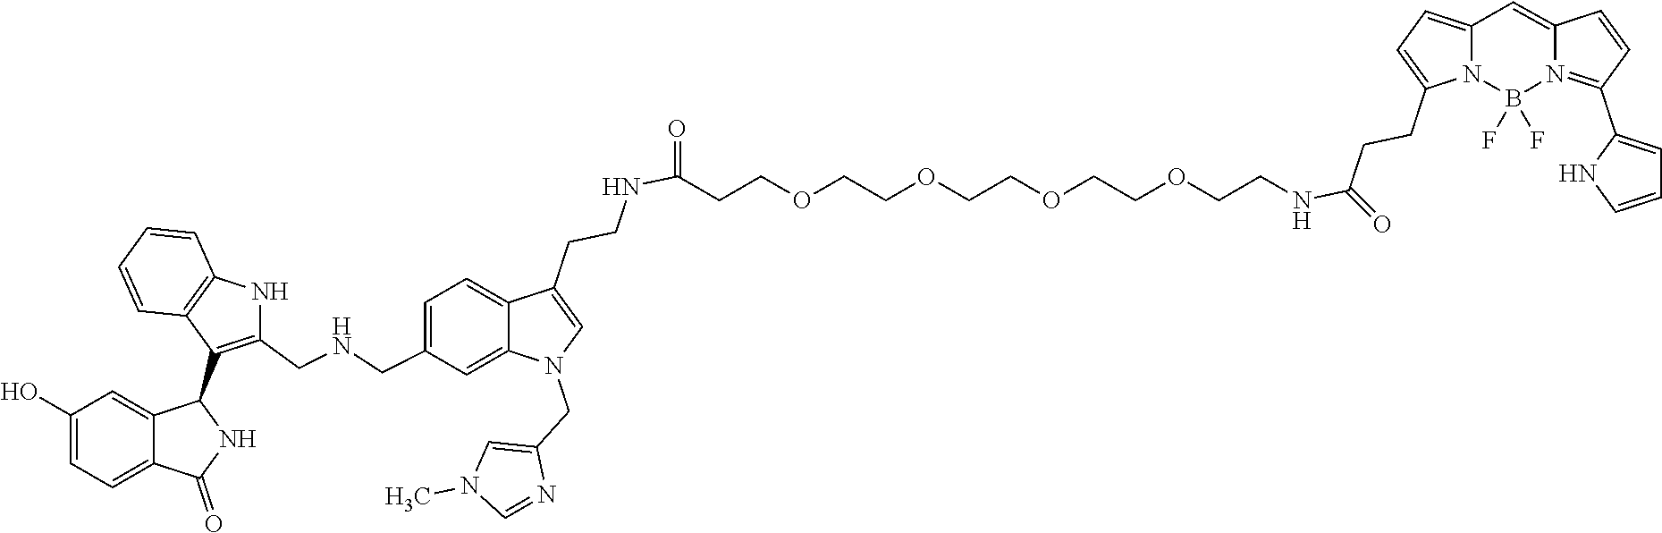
B1(F)(F)N2C(CCC(NCCOCCOCCOCCOCCC(NCCC3=CN(CC4=CN(C)C=N4)C4=CC(CNCC5=C(C6C7=CC(O)=CC=C7C(=O)N6)C6=C(C=CC=C6)N5)=CC=C43)=O)=O)=CC=C2C=C2C=CC(C3=CC=CN3)=N12
